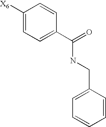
C1([X6])=CC=C(C(=O)NCC2=CC=CC=C2)C=C1
